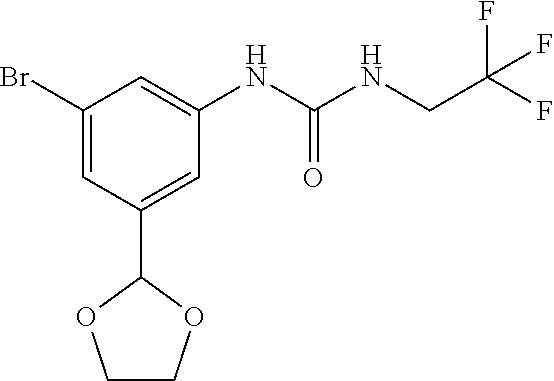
C1COC(C2=CC(NC(NCC(F)(F)F)=O)=CC(Br)=C2)O1
